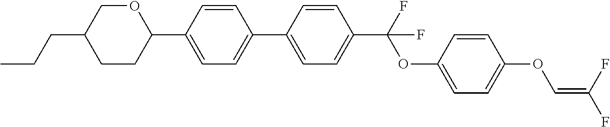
C1CC(C2=CC=C(C3=CC=C(C(F)(OC4=CC=C(OC=C(F)F)C=C4)F)C=C3)C=C2)OCC1CCC
